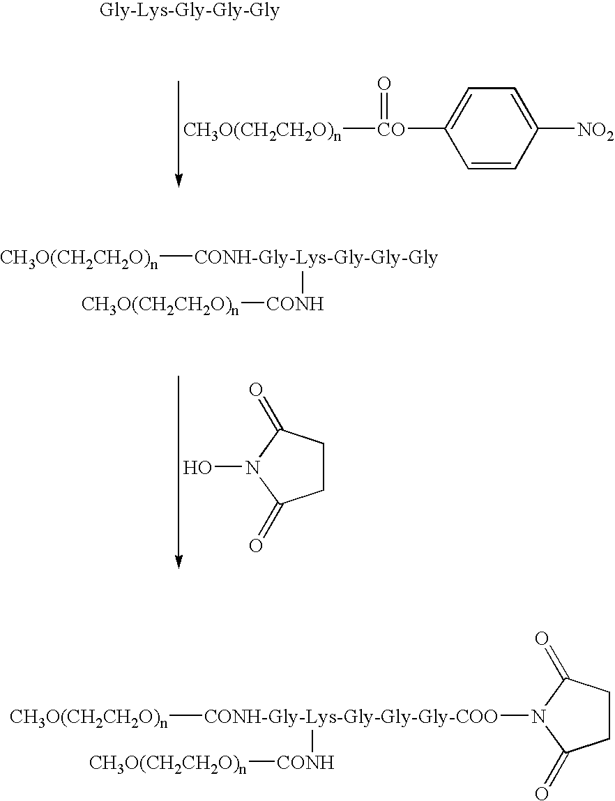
C1=CC([NO2])=CC=C1[CO]([CH3O(CH2CH2O)n])=O.ON1C(=O)CCC1=O.[CH3O(CH2CH2O)n][CONH-Gly-Lys-Gly-Gly-Gly][CONH][CH3O(CH2CH2O)n].[CH3O(CH2CH2O)n][CONH-Gly-Lys-Gly-Gly-Gly-COO](N1C(=O)CCC1=O)[CONH][CH3O(CH2CH2O)n]
